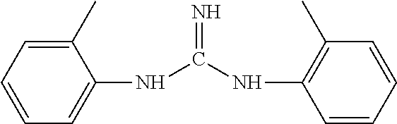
C1(C)=CC=CC=C1NC(NC1=C(C)C=CC=C1)=N
